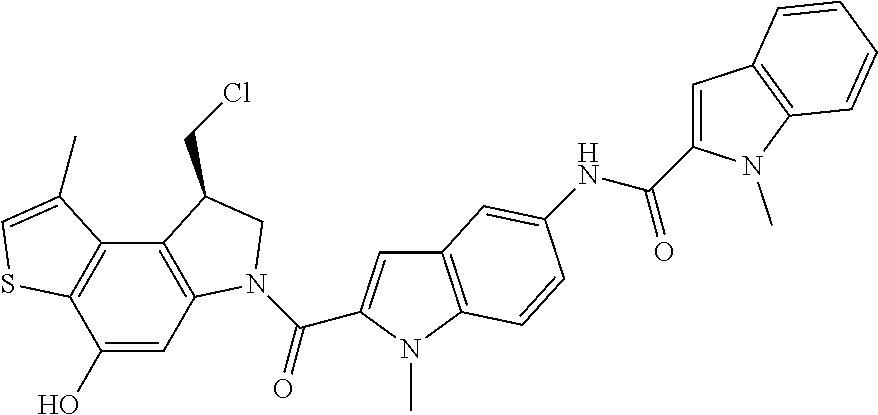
C1=C(O)C2=C(C3=C1N(C(=O)C1=CC4=C(N1C)C=CC(NC(=O)C1=CC5=C(N1C)C=CC=C5)=C4)CC3CCl)C(C)=CS2
